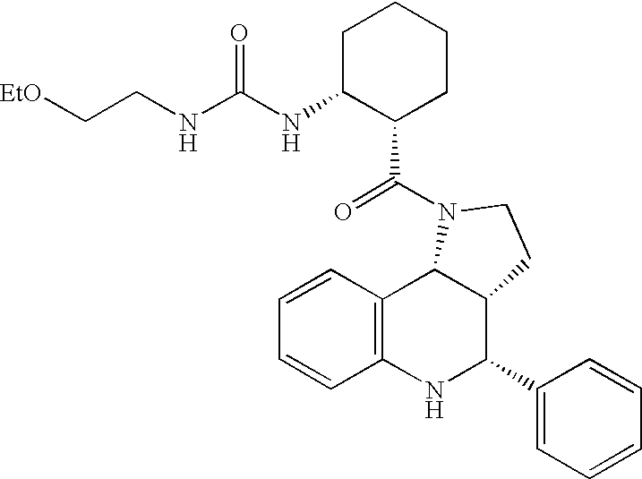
C12=C(NC(C3=CC=CC=C3)C3C1N(C(=O)C1CCCCC1NC(NCC[EtO])=O)CC3)C=CC=C2
